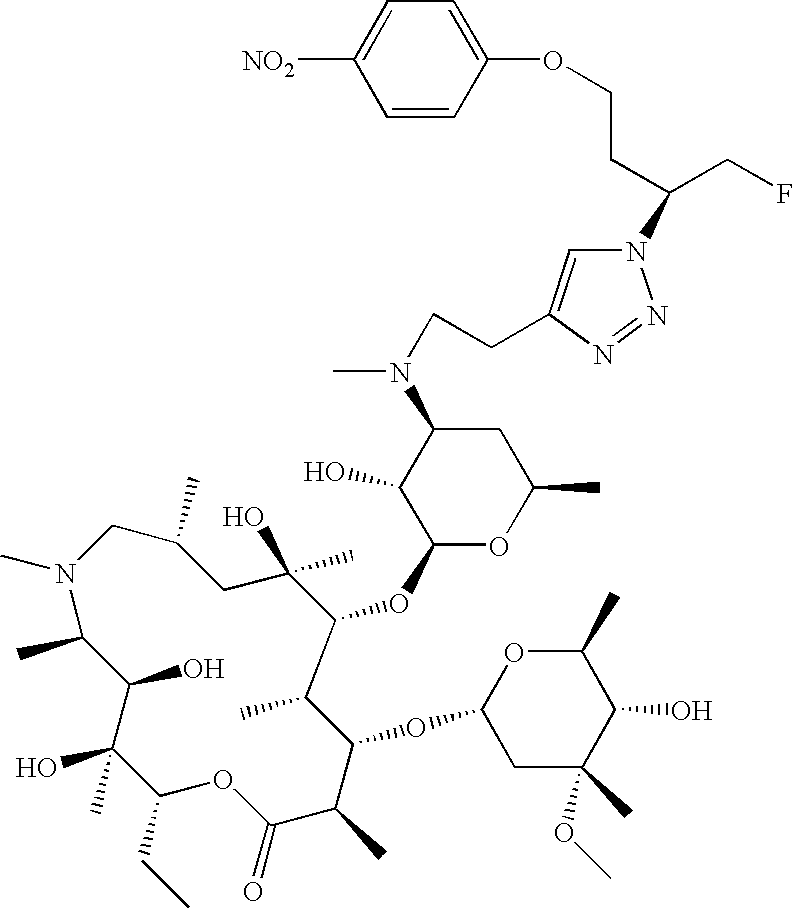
N1(C)CC(C)CC(O)(C)C(OC2OC(C)CC(N(C)CCC3=CN(C(CF)CCOC4=CC=C([NO2])C=C4)N=N3)C2O)C(C)C(OC2CC(C)(OC)C(O)C(C)O2)C(C)C(=O)OC(CC)C(O)(C)C(O)C1C
